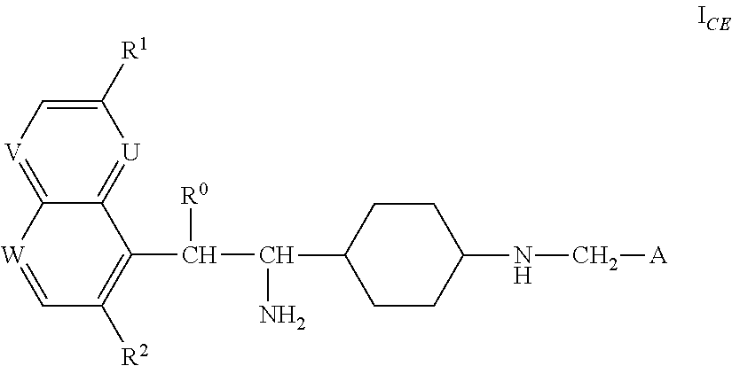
[U]1=C2C(=[V]C=C1[R1])[W]=CC([R2])=C2C(C(C1CCC(NC[A])CC1)N)[R0]
